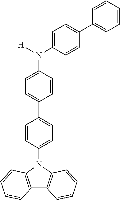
C1=CC(N2C3=C(C4=C2C=CC=C4)C=CC=C3)=CC=C1C1=CC=C(N([H])C2=CC=C(C3=CC=CC=C3)C=C2)C=C1
